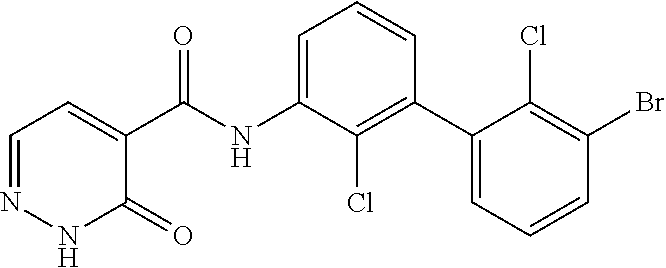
N1C(=O)C(C(=O)NC2=CC=CC(C3=CC=CC(Br)=C3Cl)=C2Cl)=CC=N1
